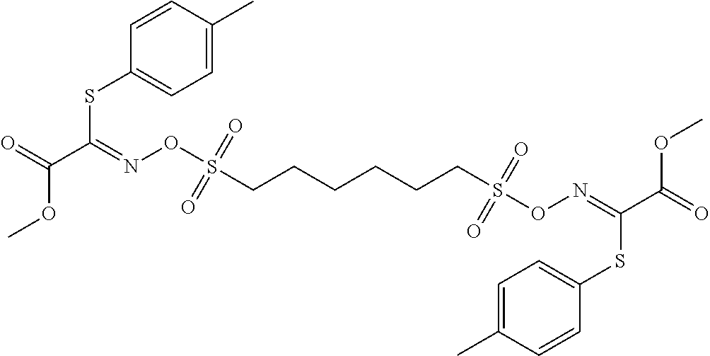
O=C(C(=NOS(CCCCCCS(ON=C(C(=O)OC)SC1=CC=C(C)C=C1)(=O)=O)(=O)=O)SC1=CC=C(C)C=C1)OC
